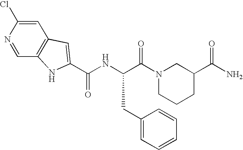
C1=C(Cl)N=CC2=C1C=C(C(NC(C(N1CCCC(C(N)=O)C1)=O)CC1=CC=CC=C1)=O)N2
